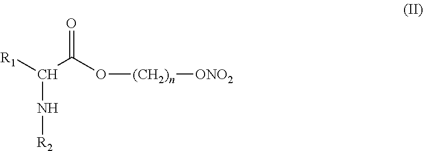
N(C([R1])C(O[(CH2)n][ONO2])=O)[R2]
